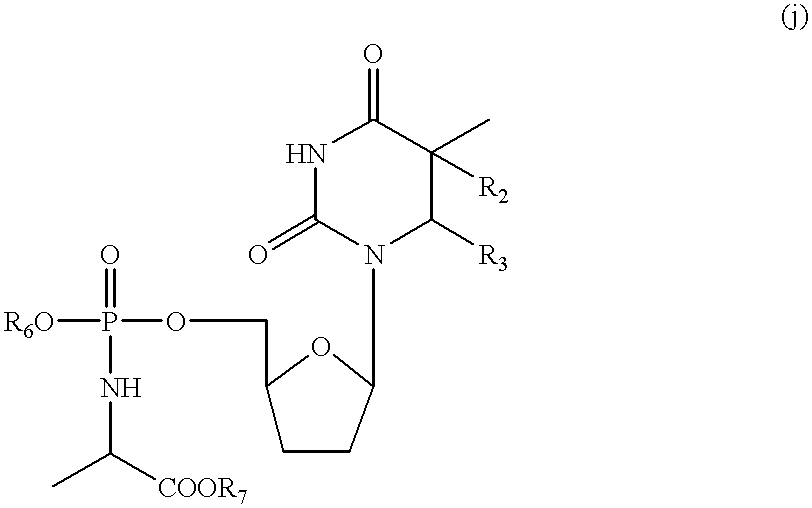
[R6O]P(OCC1CCC(N2C([R3])C(C)([R2])C(=O)NC2=O)O1)(=O)NC([COOR7])C
